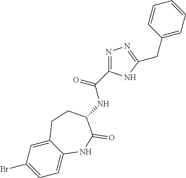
C1(Br)=CC=C2C(=C1)CCC(NC(=O)C1=NN=C(CC3=CC=CC=C3)N1)C(=O)N2
